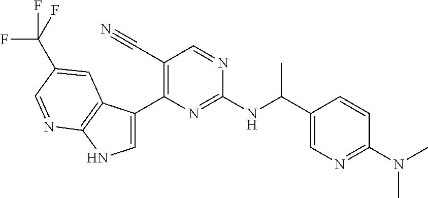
C1=C(C2=C(C#N)C=NC(NC(C3=CN=C(N(C)C)C=C3)C)=N2)C2=C(N1)N=CC(C(F)(F)F)=C2
